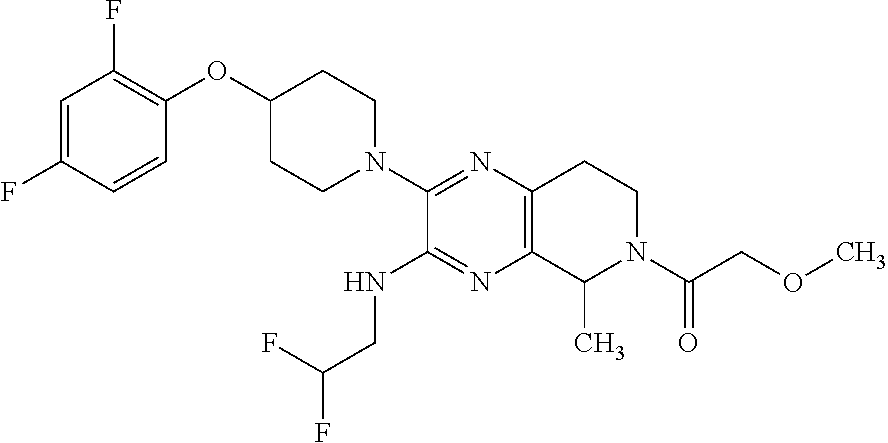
C1=C(F)C=CC(OC2CCN(C3=NC4=C(N=C3NCC(F)F)C(C)N(C(COC)=O)CC4)CC2)=C1F
